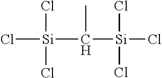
[Si](C([Si](Cl)(Cl)Cl)C)(Cl)(Cl)Cl
